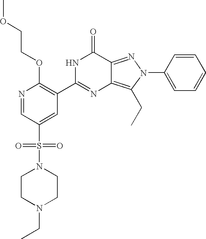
N1=CC(S(=O)(=O)N2CCN(CC)CC2)=CC(C2=NC3=C(CC)N(C4=CC=CC=C4)N=C3C(=O)N2)=C1OCCOC
